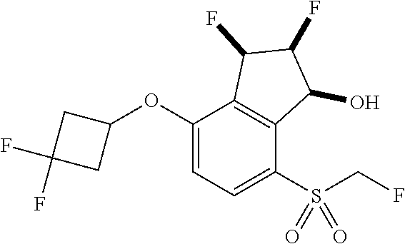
C1(OC2CC(F)(F)C2)=CC=C(S(CF)(=O)=O)C2=C1C(F)C(F)C2O
